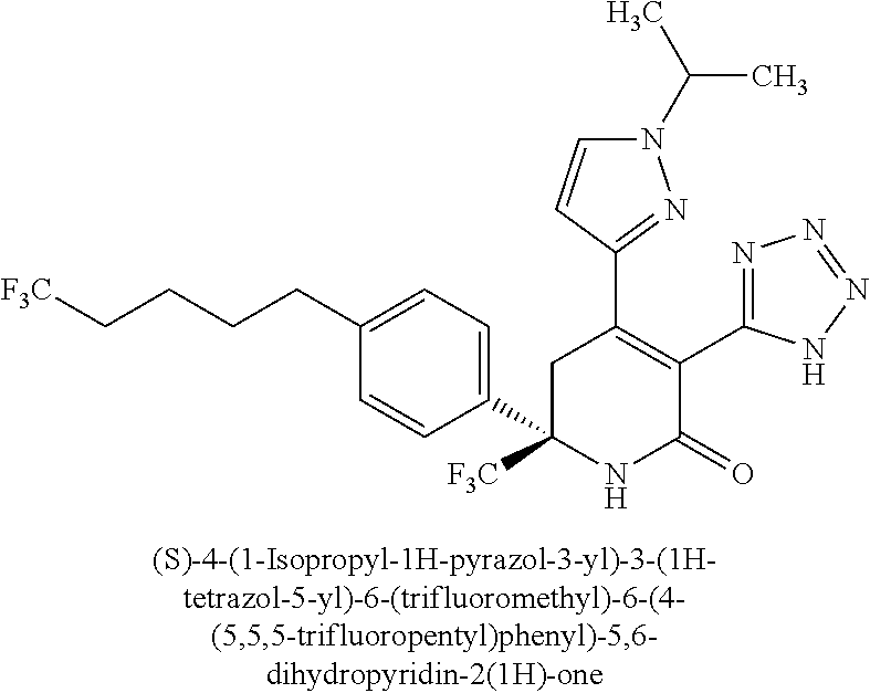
C1(C2=C(C3=NN=NN3)C(=O)NC(C3=CC=C(CCCC[F3C])C=C3)([F3C])C2)=NN(C(C)C)C=C1
